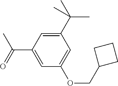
C1(C(C)(C)C)=CC(C(=O)C)=CC(OCC2CCC2)=C1
